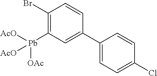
[Pb](C1=C(Br)C=CC(C2=CC=C(Cl)C=C2)=C1)([AcO])([OAc])[AcO]
